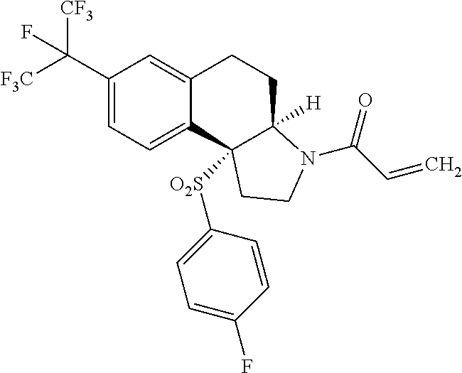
C(C1=CC=C2C(=C1)CCC1([H])C2([O2S]C2=CC=C(F)C=C2)CCN1C(=O)C=C)([F3C])([CF3])F
